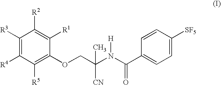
C1([R3])=C([R4])C([R5])=C(OCC(N(C(C2=CC=C([SF5])C=C2)=O)[H])([CN])C)C([R1])=C1[R2]
